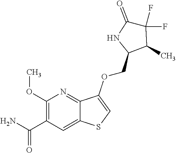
C1(OC)=C(C(N)=O)C=C2C(=N1)C(OCC1C(C)C(F)(F)C(=O)N1)=CS2
